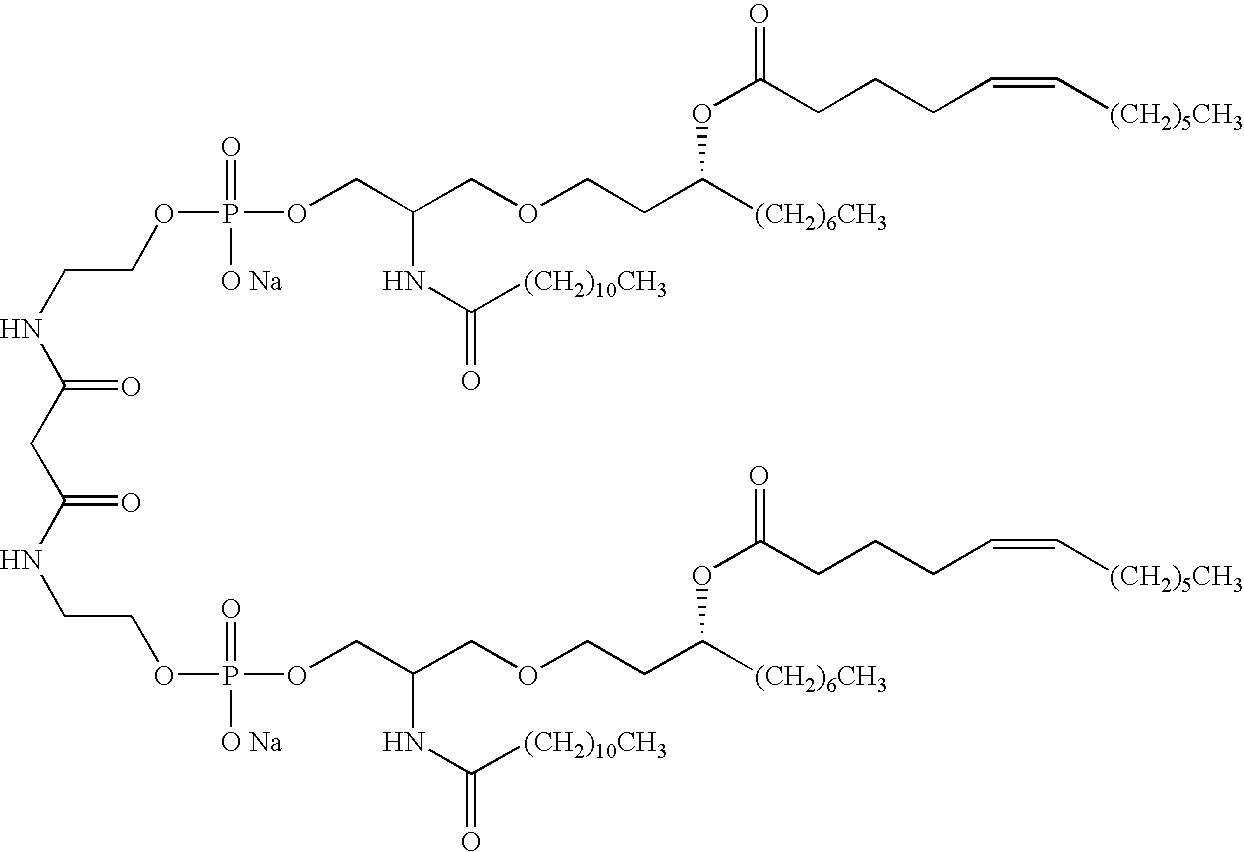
C(=O)(NCCOP(OCC(COCCC([(CH2)6CH3])OC(CCCC=C[(CH2)5CH3])=O)NC(=O)[(CH2)10CH3])(=O)[O Na])CC(=O)NCCOP(OCC(COCCC([(CH2)6CH3])OC(CCCC=C[(CH2)5CH3])=O)NC(=O)[(CH2)10CH3])(=O)[O Na]
